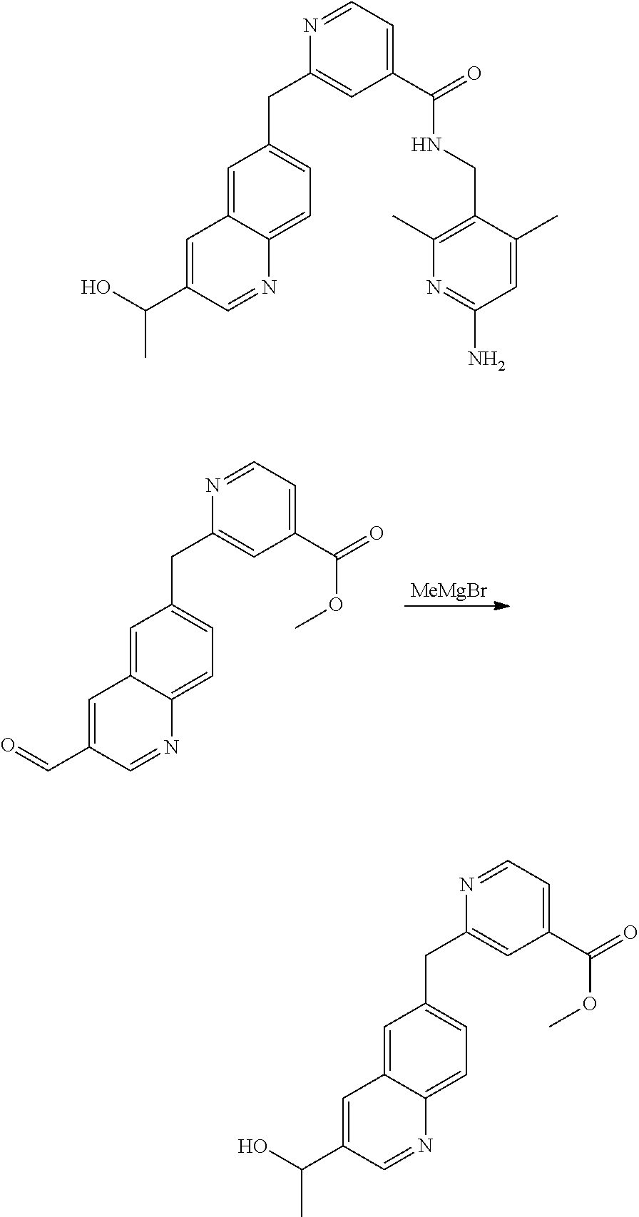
[MeMgBr].C1(C(=O)OC)=CC=NC(CC2=CC=C3C(=C2)C=C(C=O)C=N3)=C1.C1(C(NCC2=C(C)N=C(N)C=C2C)=O)=CC=NC(CC2=CC=C3C(=C2)C=C(C(C)O)C=N3)=C1.C1(C(=O)OC)=CC=NC(CC2=CC=C3C(=C2)C=C(C(O)C)C=N3)=C1
